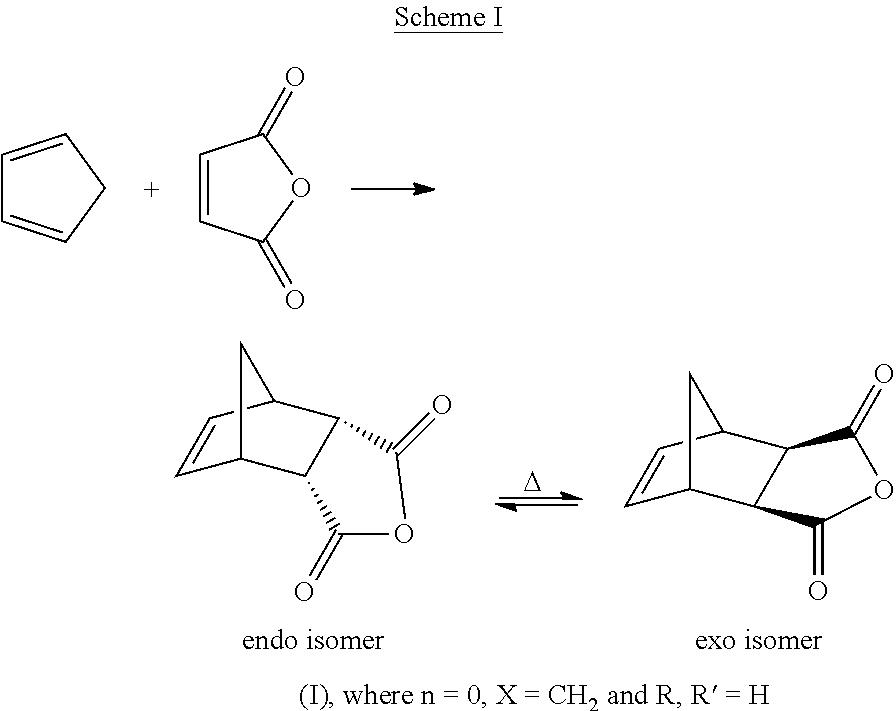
[D].C1=CC2C3C(C1C2)C(=O)OC3=O.C1=CC2C3C(C1C2)C(=O)OC3=O.C1=CCC=C1.C1=CC(=O)OC1=O
